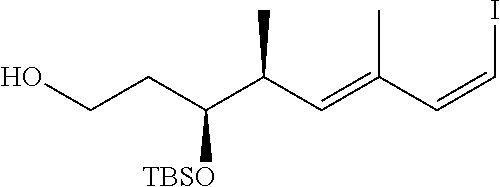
[TBSO]C(CCO)C(C=C(C=CI)C)C
